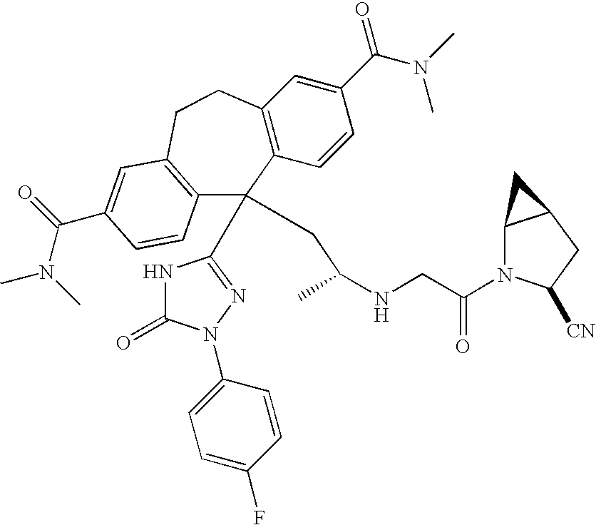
C12=C(C=CC(C(N(C)C)=O)=C1)C(C1=NN(C3=CC=C(F)C=C3)C(=O)N1)(CC(NCC(N1C3C(CC1[CN])C3)=O)C)C1=C(CC2)C=C(C(N(C)C)=O)C=C1
